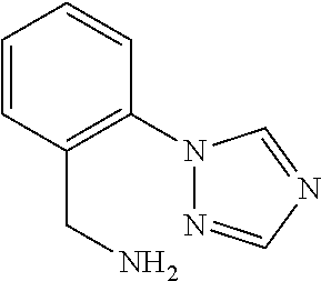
C1=CC(CN)=C(N2N=CN=C2)C=C1
